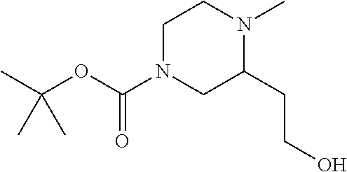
C1N(C(OC(C)(C)C)=O)CC(CCO)N(C)C1
